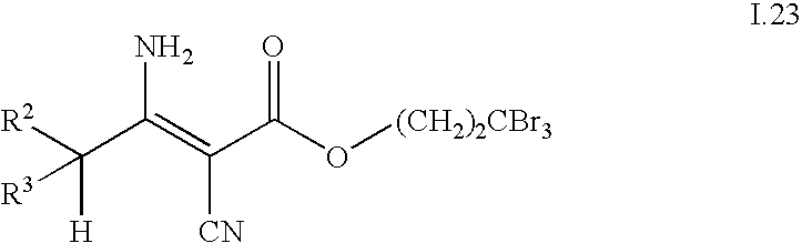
[R2]C(C(=C(C(O[(CH2)2CBr3])=O)[CN])N)([H])[R3]
